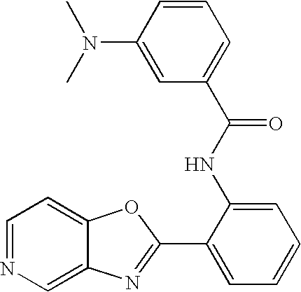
C12=CN=CC=C1OC(C1=CC=CC=C1NC(C1=CC=CC(N(C)C)=C1)=O)=N2
